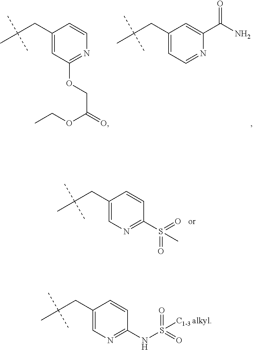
C1(CC(C)(C)C)=CC(OCC(OCC)=O)=NC=C1.C1(CC(C)(C)C)=CC=NC(C(=O)N)=C1.C1(CC(C)(C)C)=CN=C(S(=O)(=O)C)C=C1.C1(CC(C)(C)C)=CN=C(NS(=O)(=O)[C1-3 alkyl])C=C1
